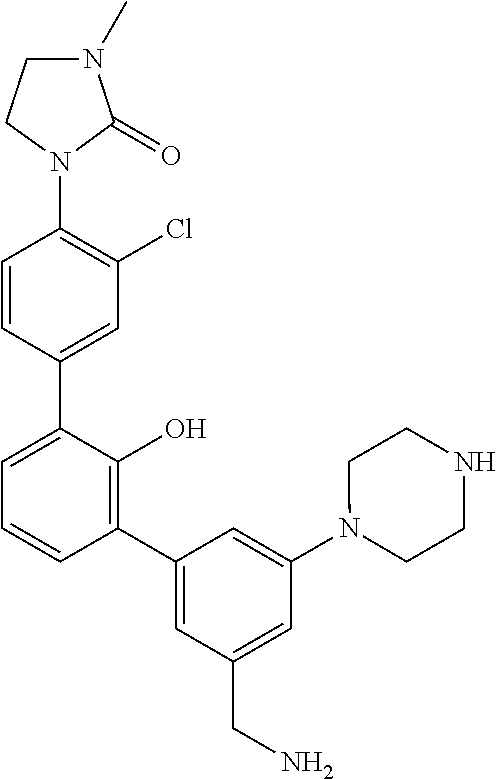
C1(N2C(=O)N(C)CC2)=C(Cl)C=C(C2=CC=CC(C3=CC(CN)=CC(N4CCNCC4)=C3)=C2O)C=C1
